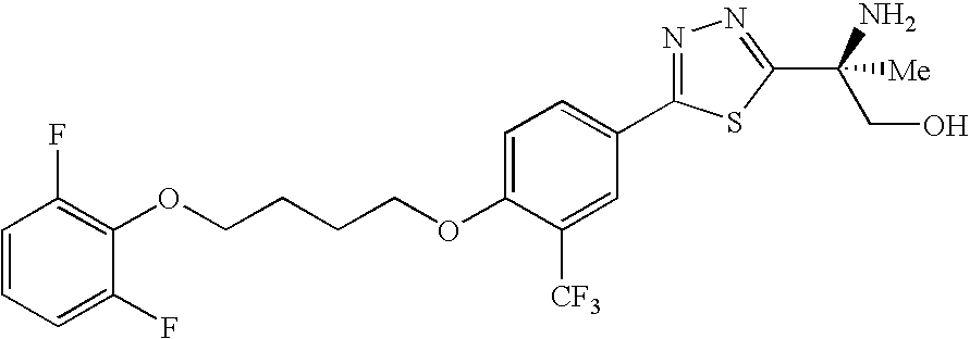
O(CCCCOC1=CC=C(C2=NN=C(C(N)(CO)[Me])S2)C=C1[CF3])C1=C(F)C=CC=C1F
